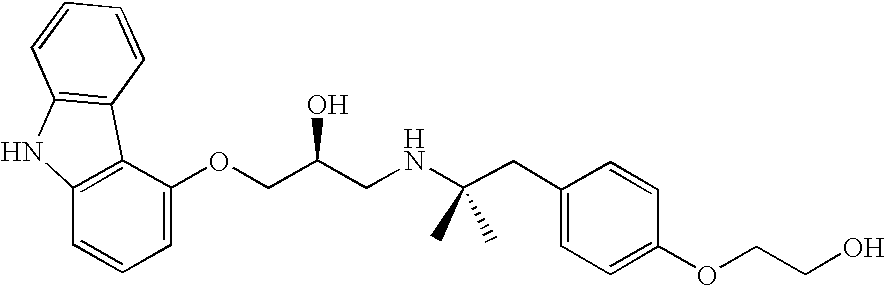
C1=C(OCC(CNC(CC2=CC=C(OCCO)C=C2)(C)C)O)C2=C(C=C1)NC1=C2C=CC=C1
